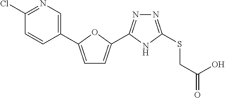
N1=C(SCC(O)=O)NC(C2=CC=C(C3=CN=C(Cl)C=C3)O2)=N1
